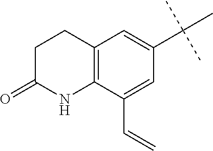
C12=C(C(C=C)=CC(C(C)(C)C)=C1)NC(=O)CC2
